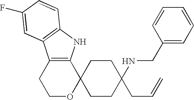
C1OC2(C3=C(C1)C1=C(N3)C=CC(F)=C1)CCC(NCC1=CC=CC=C1)(CC=C)CC2
